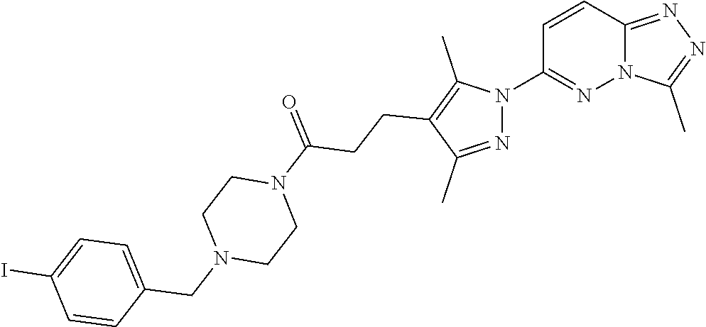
C12=NN=C(C)N1N=C(N1N=C(C)C(CCC(N3CCN(CC4=CC=C(I)C=C4)CC3)=O)=C1C)C=C2
